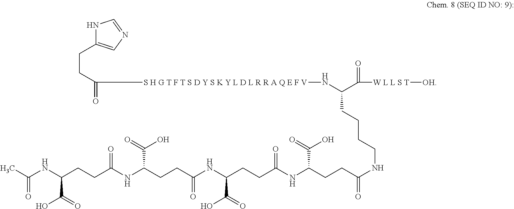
N1C(CCC(=O)[S H G T F T S D Y S K Y L D L R R A Q E F V]NC(C([W L L S T][OH])=O)CCCCNC(CCC(NC(CCC(NC(CCC(NC(CCC(NC(=O)C)C(O)=O)=O)C(=O)O)=O)C(O)=O)=O)C(O)=O)=O)=CN=C1
